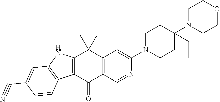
C12=C(C(=O)C3=C(C1(C)C)C=C(N1CCC(N4CCOCC4)(CC)CC1)N=C3)C1=C(N2)C=C(C#N)C=C1
